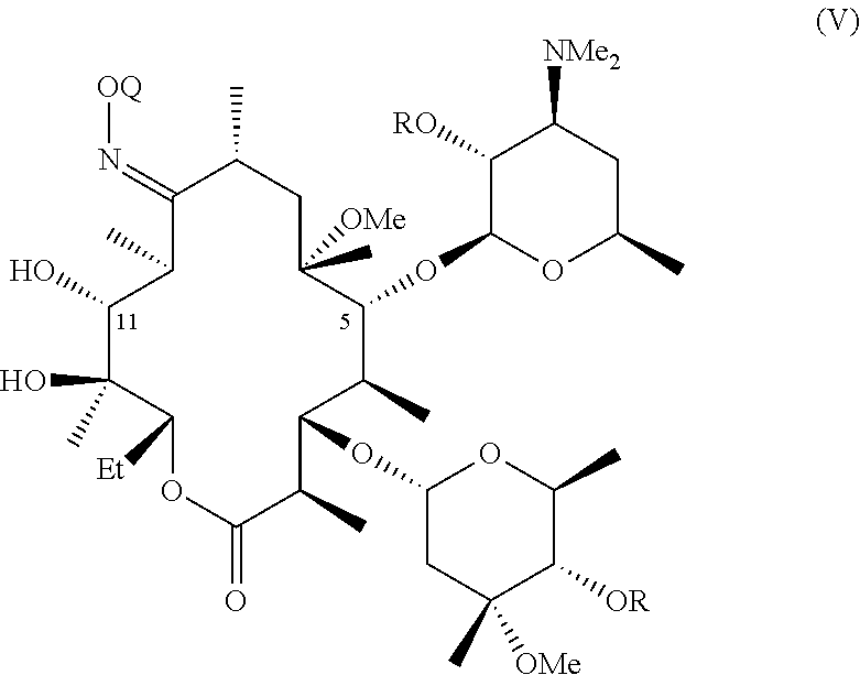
C1(=N[OQ])C(C)CC(C)([OMe])C(OC2OC(C)CC([NMe2])C2[RO])C(C)C(OC2CC(C)([OMe])C([OR])C(C)O2)C(C)C(=O)OC([Et])C(O)(C)C(O)C1C
